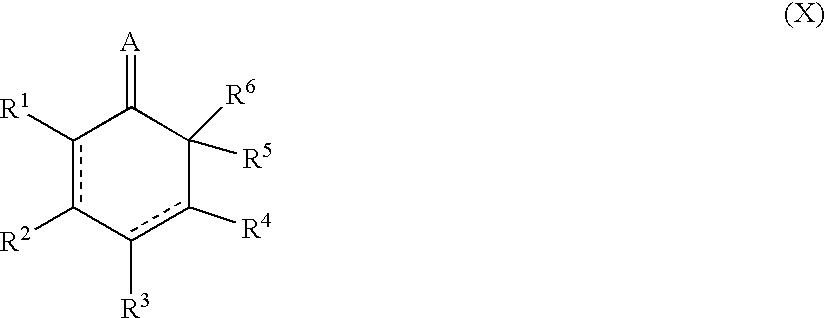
c1([R1])c([R2])-c([R3])c([R4])C([R6])([R5])C1=[A]
